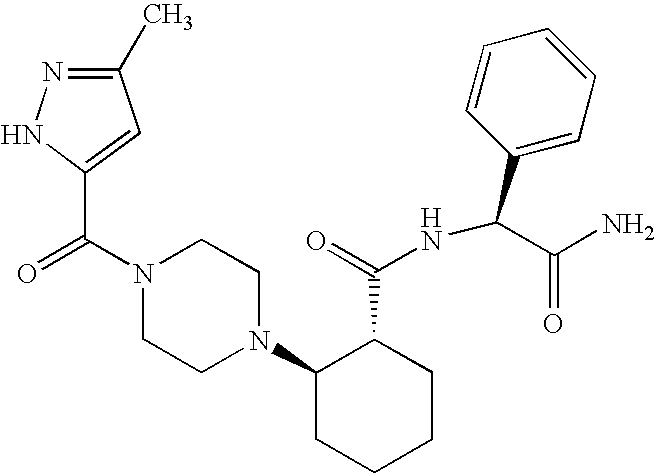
N1(C(=O)C2=CC(C)=NN2)CCN(C2CCCCC2C(=O)NC(C2=CC=CC=C2)C(N)=O)CC1
